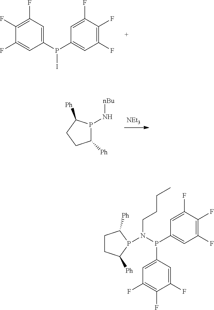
C1(F)=C(F)C=C(P(C2=CC(F)=C(F)C(F)=C2)I)C=C1F.[NEt3].C1([Ph])P(N[nBu])C([Ph])CC1.C(N(P1C([Ph])CCC1[Ph])P(C1=CC(F)=C(F)C(F)=C1)C1=CC(F)=C(F)C(F)=C1)CCC
